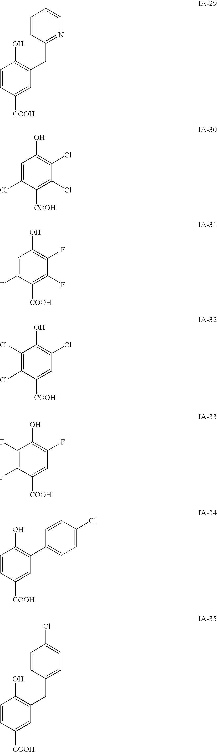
C1=CC([COOH])=CC(CC2=NC=CC=C2)=C1O.C1=C(Cl)C([COOH])=C(Cl)C(Cl)=C1O.C1=C(F)C([COOH])=C(F)C(F)=C1O.C1(Cl)=C(Cl)C([COOH])=CC(Cl)=C1O.C1(F)=C(F)C([COOH])=CC(F)=C1O.C1=CC([COOH])=CC(C2=CC=C(Cl)C=C2)=C1O.C1=CC([COOH])=CC(CC2=CC=C(Cl)C=C2)=C1O
